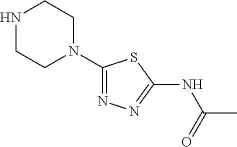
N1CCN(C2=NN=C(NC(=O)C)S2)CC1
